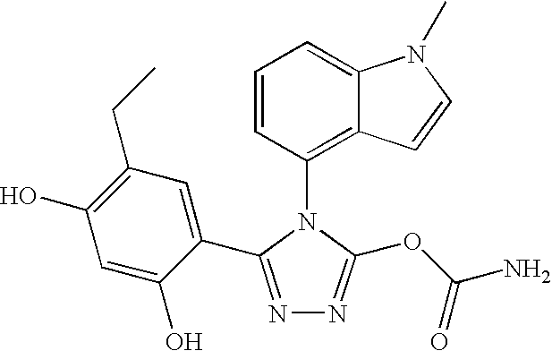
C1=CC(N2C(OC(N)=O)=NN=C2C2=CC(CC)=C(O)C=C2O)=C2C(=C1)N(C)C=C2
